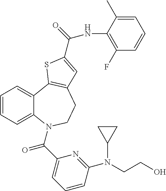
C1=CC=C2C(=C1)C1=C(CCN2C(C2=CC=CC(N(C3CC3)CCO)=N2)=O)C=C(C(=O)NC2=C(F)C=CC=C2C)S1
